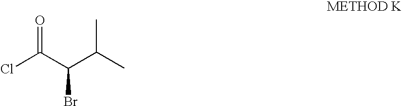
O=C(C(C(C)C)Br)Cl
